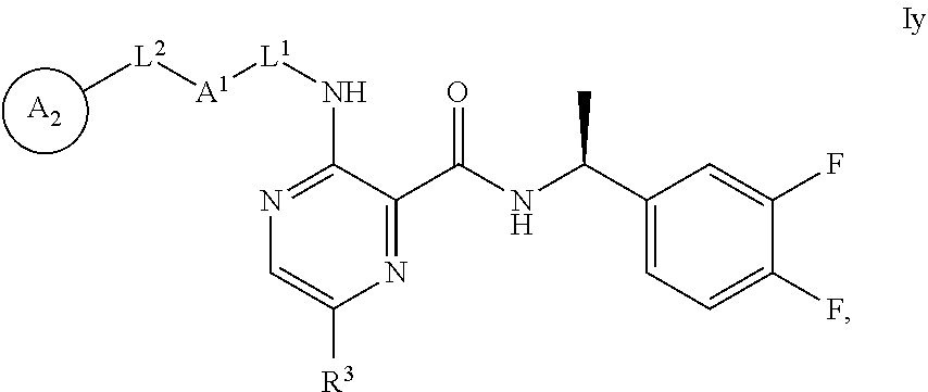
[A2].C[L2][A1][L1]NC1=NC=C([R3])N=C1C(=O)NC(C)C1=CC=C(F)C(F)=C1
